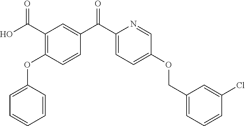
C1(C(=O)C2=CC(C(O)=O)=C(OC3=CC=CC=C3)C=C2)=CC=C(OCC2=CC=CC(Cl)=C2)C=N1
